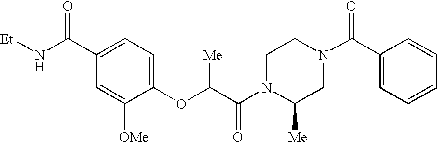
C1=C([OMe])C(OC(C(N2C([Me])CN(C(C3=CC=CC=C3)=O)CC2)=O)[Me])=CC=C1C(N[Et])=O
